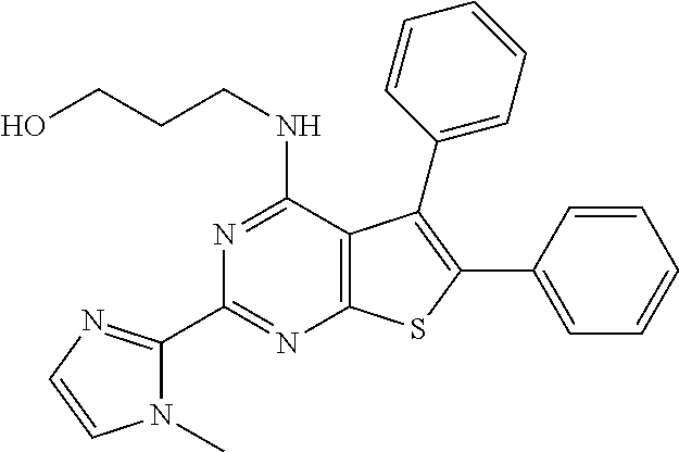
C1(C2=NC=CN2C)=NC2=C(C(NCCCO)=N1)C(C1=CC=CC=C1)=C(C1=CC=CC=C1)S2
